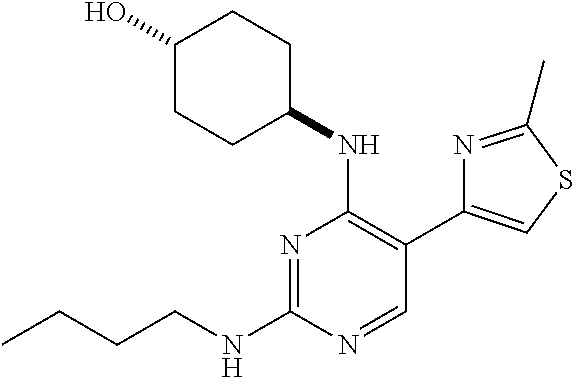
N1=C(NCCCC)N=CC(C2=CSC(C)=N2)=C1NC1CCC(O)CC1
